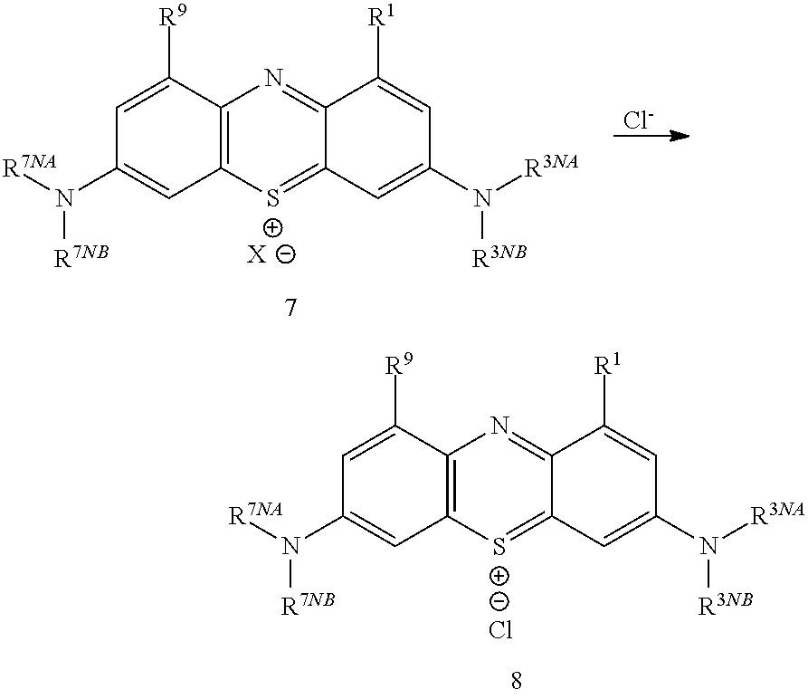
C1=C([R9])C2=C(C=C1N([R7NA])[R7NB])[S+]=C1C(=N2)C([R1])=CC(N([R3NA])[R3NB])=C1.[Cl-].C1=C([R9])C2=C(C=C1N([R7NA])[R7NB])[S+]=C1C(=N2)C([R1])=CC(N([R3NA])[R3NB])=C1.[X].[Cl-]
